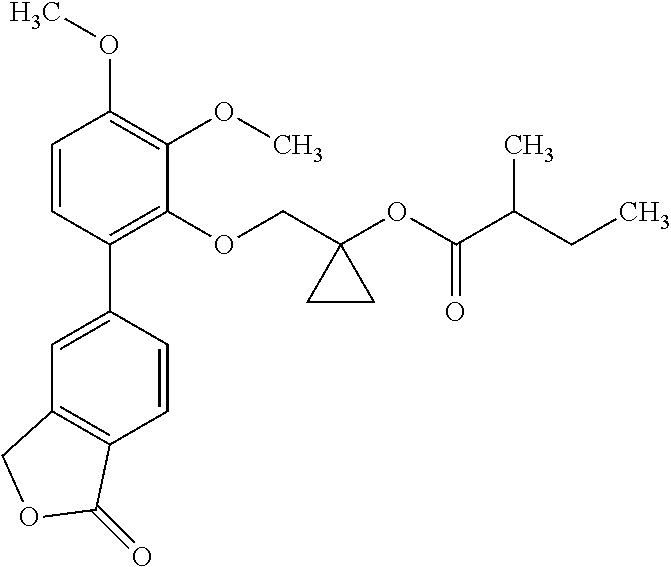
C1=CC(C2=CC3=C(C=C2)C(=O)OC3)=C(OCC2(OC(C(CC)C)=O)CC2)C(OC)=C1OC
